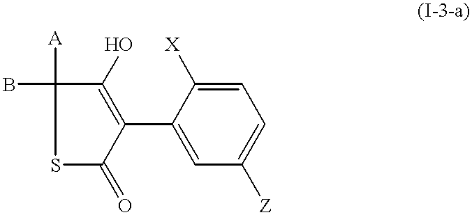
C1=C([X])C(C2=C(O)C([A])(B)SC2=O)=CC([Z])=C1
